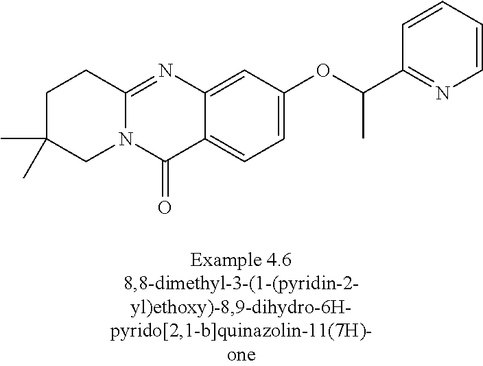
N12C(=NC3=CC(OC(C4=NC=CC=C4)C)=CC=C3C1=O)CCC(C)(C)C2
